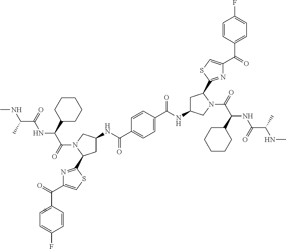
C1C(NC(C2=CC=C(C(NC3CC(C4=NC(C(=O)C5=CC=C(F)C=C5)=CS4)N(C(=O)C(C4CCCCC4)NC(C(C)NC)=O)C3)=O)C=C2)=O)CN(C(=O)C(C2CCCCC2)NC(C(C)NC)=O)C1C1=NC(C(=O)C2=[C+]C=C(F)C=C2)=CS1
